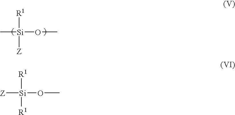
[R1][Si](C)(OC)[Z].[R1][Si]([Z])(OC)[R1]
